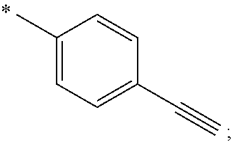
C1(C)=CC=C(C#C)C=C1
